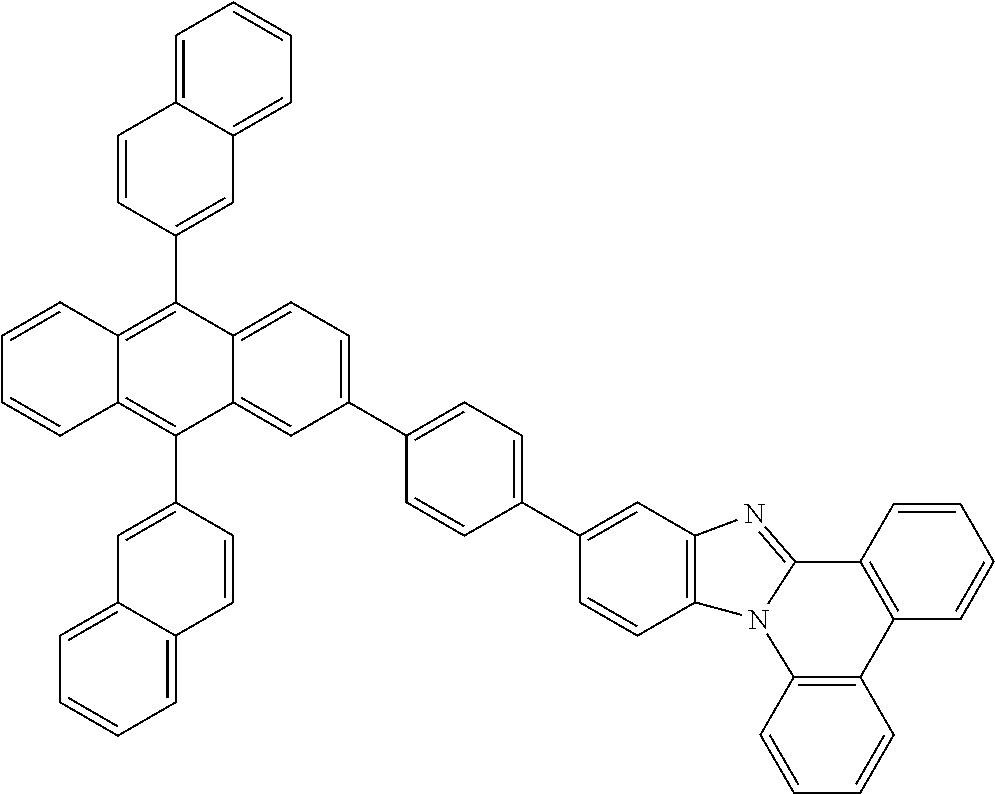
C1=CC2=C(C=C1)N1C(=NC3=C1C=CC(C1=CC=C(C4=CC=C5C(=C4)C(C4=CC6=CC=CC=C6C=C4)=C4C(=C5C5=CC6=CC=CC=C6C=C5)C=CC=C4)C=C1)=C3)C1=C2C=CC=C1
